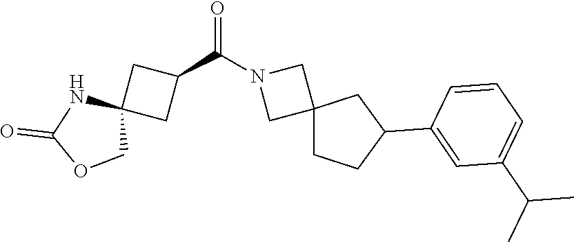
C1=C(C2CCC3(CN(C(C4CC5(C4)NC(=O)OC5)=O)C3)C2)C=CC=C1C(C)C
